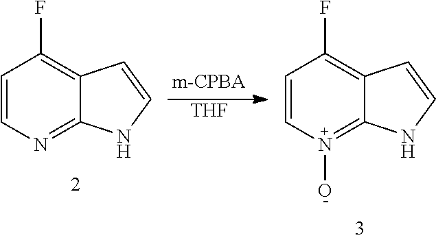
C1=CN=C2C(=C1F)C=CN2.[THF].C1=CN(O)=C2C(=C1F)C=CN2
